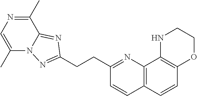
C1(C)=CN=C(C)C2=NC(CCC3=NC4=C(C=C3)C=CC3=C4NCCO3)=NN12
